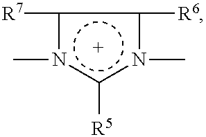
c1([R7])c([R6])-n(C)c([R5])n-1C
